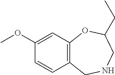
C12=C(C=C(OC)C=C1)OC(CC)CNC2
